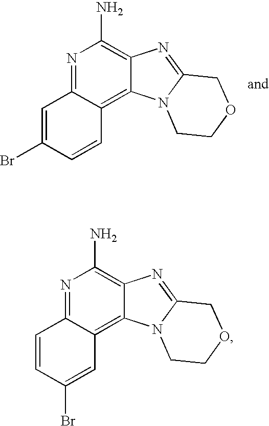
N1=C2C(=C3C(=C1N)N=C1N3CCOC1)C=CC(Br)=C2.N1=C2C(=C3C(=C1N)N=C1N3CCOC1)C=C(Br)C=C2
